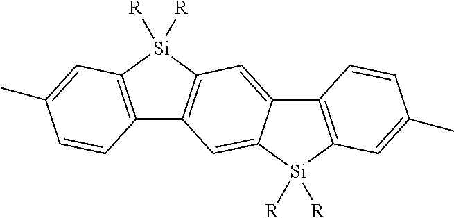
C12=C([Si]([R])([R])C3=CC4=C(C=C13)[Si]([R])([R])C1=C4C=CC(C)=C1)C=C(C)C=C2
